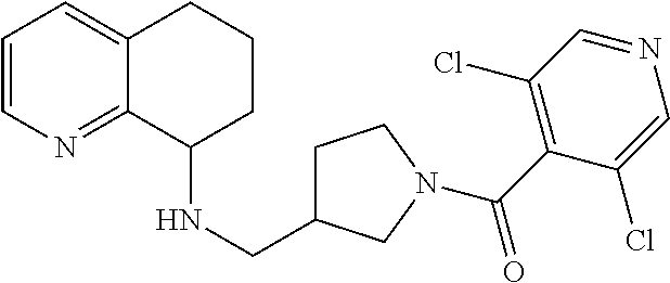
C1C(CNC2CCCC3=CC=CN=C23)CN(C(C2=C(Cl)C=NC=C2Cl)=O)C1
